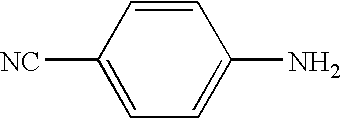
C1=CC([NC])=CC=C1N
